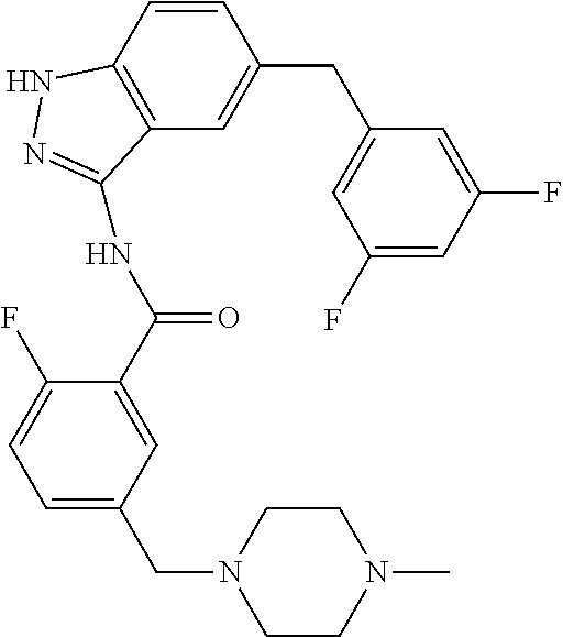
C12=C(C=C(CC3=CC(F)=CC(F)=C3)C=C1)C(NC(C1=CC(CN3CCN(C)CC3)=CC=C1F)=O)=NN2
